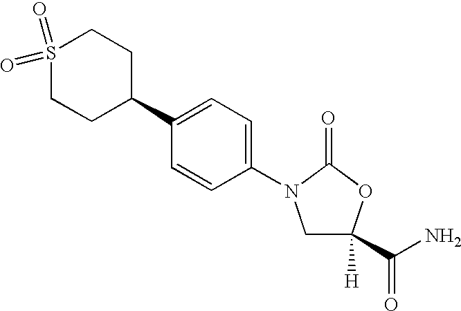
S1(=O)(=O)CCC(C2=CC=C(N3CC([H])(C(N)=O)OC3=O)C=C2)CC1
